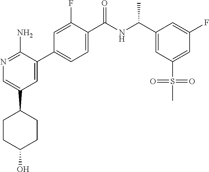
N1=C(N)C(C2=CC=C(C(NC(C3=CC(S(=O)(=O)C)=CC(F)=C3)C)=O)C(F)=C2)=CC(C2CCC(O)CC2)=C1
